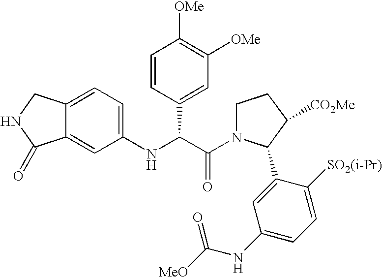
C12=CC(NC(C(=O)N3CCC([CO2Me])C3C3=CC(NC([MeO])=O)=CC=C3[SO2(i-Pr)])C3=CC([OMe])=C([OMe])C=C3)=CC=C1CNC2=O
